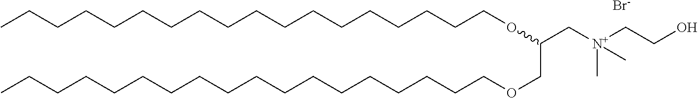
CCCCCCCCCCCCCCCCCCOC(COCCCCCCCCCCCCCCCCCC)C[N+](CCO)(C)C.[Br-]
